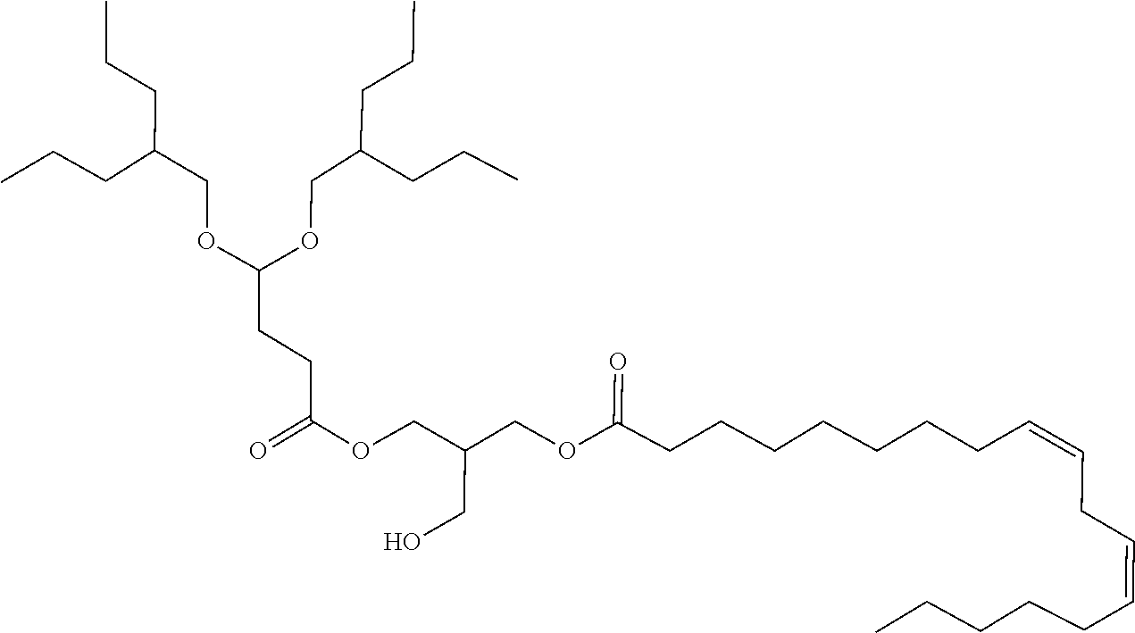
C(C=CCC=CCCCCCCCC(OCC(CO)COC(=O)CCC(OCC(CCC)CCC)OCC(CCC)CCC)=O)CCCC
